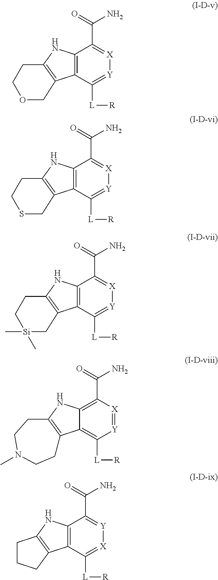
C12=C(C([L][R])=[Y][X]=C1C(=O)N)C1=C(N2)CCOC1.C12=C(C([L][R])=[Y][X]=C1C(=O)N)C1=C(N2)CCSC1.C12=C(C([L][R])=[Y][X]=C1C(=O)N)C1=C(N2)CC[Si](C)(C)C1.C12=C(C(=O)N)[X]=[Y]C([L][R])=C1C1=C(N2)CCN(C)CC1.C12=C(C([L][R])=[X][Y]=C1C(=O)N)C1=C(N2)CCC1
